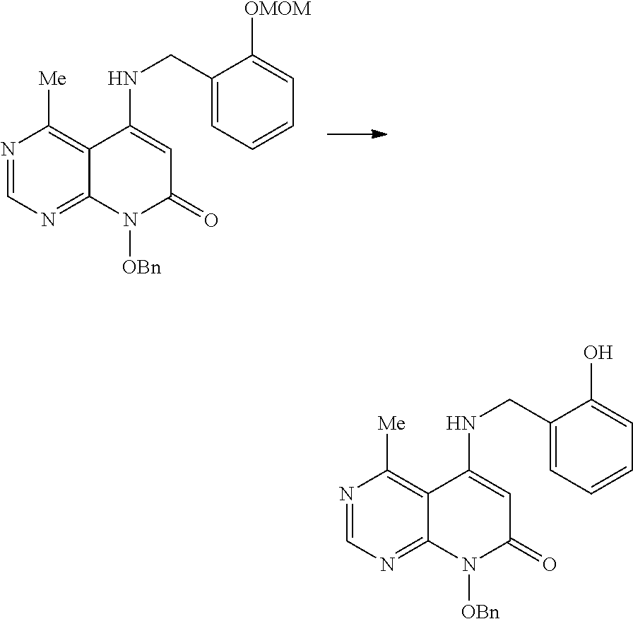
N1=CN=C2C(=C1[Me])C(NCC1=CC=CC=C1[OMOM])=CC(=O)N2[OBn].N1=CN=C2C(=C1[Me])C(NCC1=CC=CC=C1O)=CC(=O)N2[OBn]
